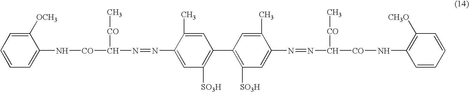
C1=CC=C(N[CO]C(N=NC2=CC([SO3H])=C(C3=C([SO3H])C=C(N=NC([CO]NC4=C([CH3O])C=CC=C4)[CO]C)C(C)=C3)C=C2C)[CO]C)C([OCH3])=C1
